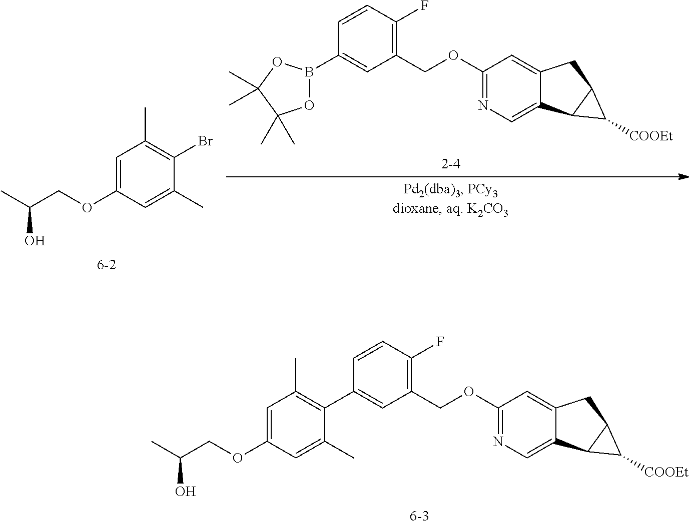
C1(COC2=NC=C3C(=C2)CC2C3C2[COOEt])=C(F)C=CC(C2=C(C)C=C(OCC(C)O)C=C2C)=C1.C1=C(OCC(C)O)C=C(C)C(Br)=C1C.O1B(C2=CC(COC3=NC=C4C(=C3)CC3C4C3[COOEt])=C(F)C=C2)OC(C)(C)C1(C)C
